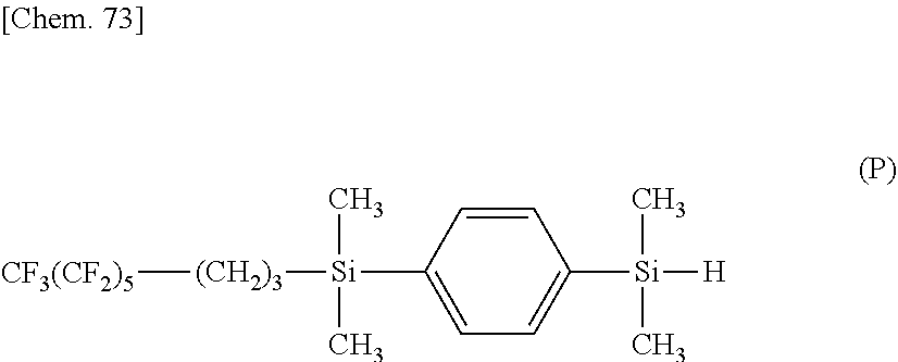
[CF3(CF2)5][(CH2)3][Si](C)(C)C1=CC=C([Si]([H])(C)C)C=C1
